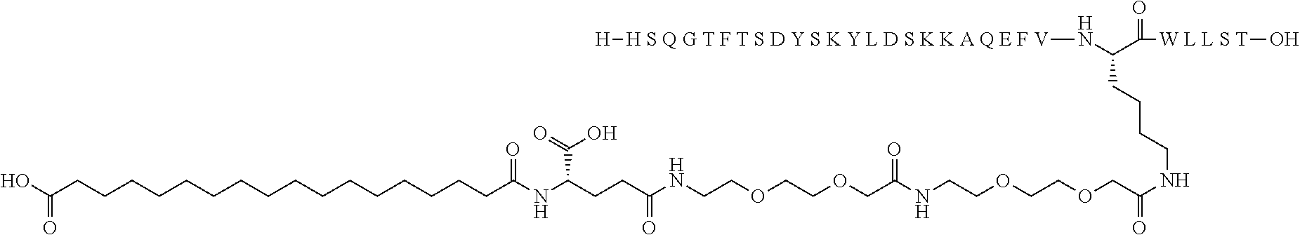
OC(CCCCCCCCCCCCCCCCC(NC(CCC(NCCOCCOCC(=O)NCCOCCOCC(=O)NCCCCC(N[H S Q G T F T S D Y S K Y L D S K K A Q E F V][H])C(=O)[W L L S T]O)=O)C(O)=O)=O)=O
